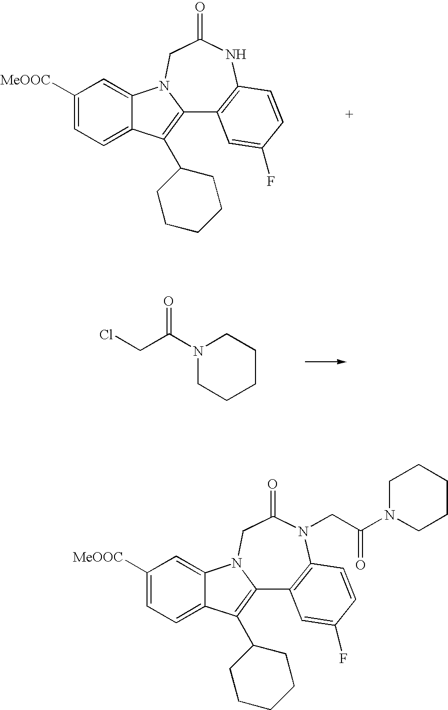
C1([MeOOC])=CC=C2C(=C1)N1C(=C2C2CCCCC2)C2=C(NC(=O)C1)C=CC(F)=C2.ClCC(N1CCCCC1)=O.C1([MeOOC])=CC=C2C(=C1)N1C(=C2C2CCCCC2)C2=C(N(CC(N3CCCCC3)=O)C(=O)C1)C=CC(F)=C2
